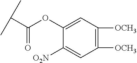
C1([OCH3])=C([OCH3])C=C(OC(C(C)C)=O)C([O2N])=C1
